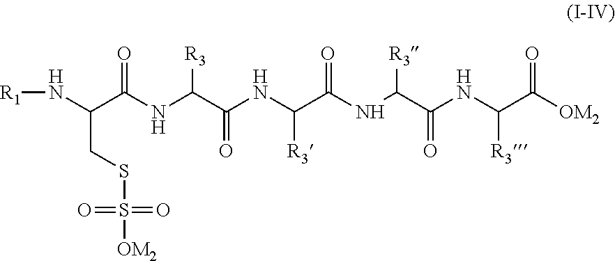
[R1]NC(C(=O)NC(C(NC(C(NC(C(NC(C([OM2])=O)[R3])=O)[R3])=O)[R3])=O)[R3])CSS([OM2])(=O)=O
